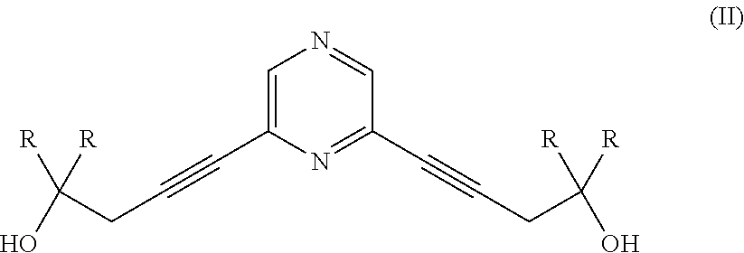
C1=C(C#CCC([R])([R])O)N=C(C#CCC([R])([R])O)C=N1
